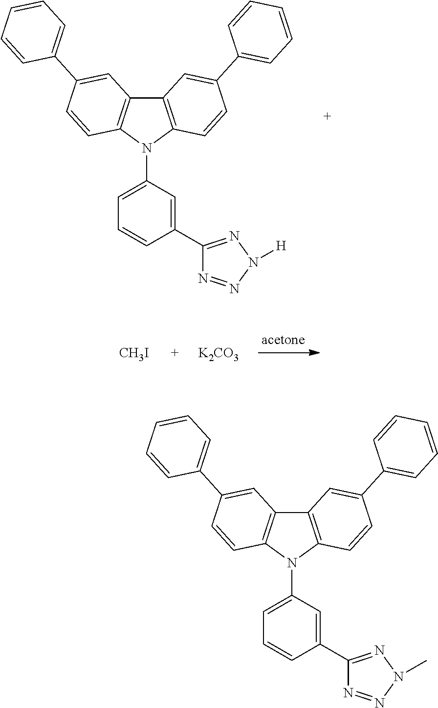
C1(N2C3=C(C4=C2C=CC(C2=CC=CC=C2)=C4)C=C(C2=CC=CC=C2)C=C3)=CC=CC(C2=NN([H])N=N2)=C1.[CH3I].[K2CO3].C1(N2C3=C(C4=C2C=CC(C2=CC=CC=C2)=C4)C=C(C2=CC=CC=C2)C=C3)=CC=CC(C2=NN(C)N=N2)=C1
